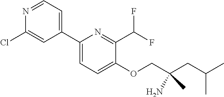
C1(C2=CC=NC(Cl)=C2)=CC=C(OCC(CC(C)C)(N)C)C(C(F)F)=N1
